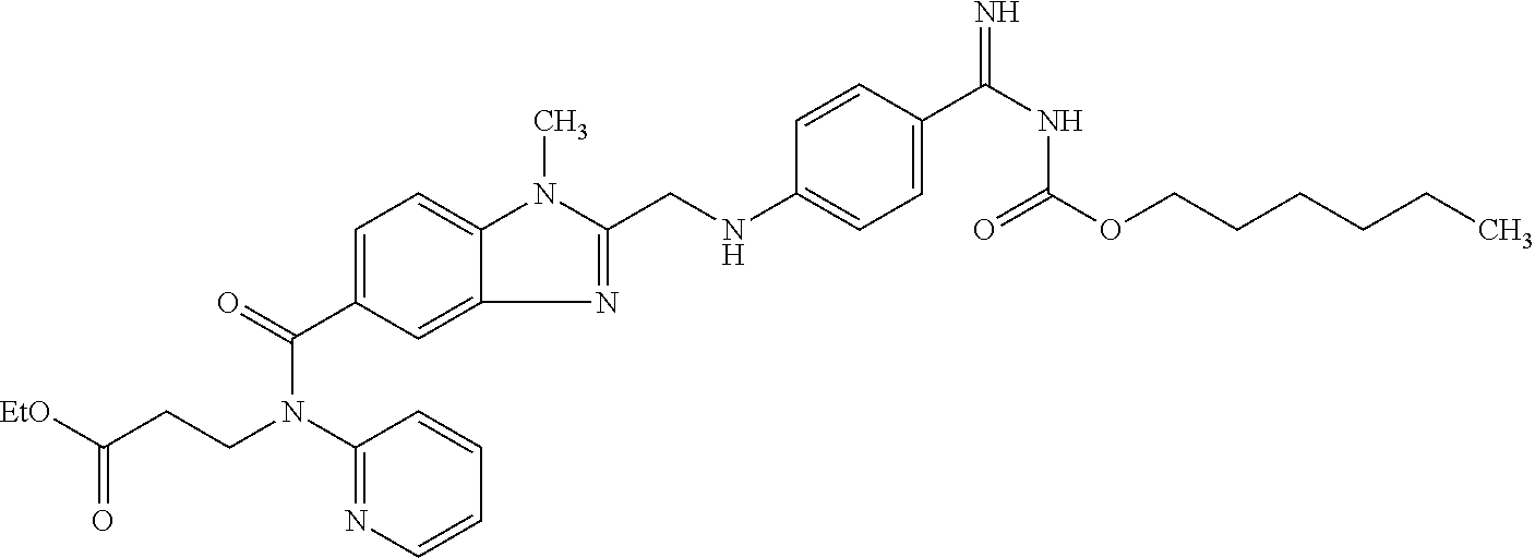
C1=C(C(NC(OCCCCCC)=O)=N)C=CC(NCC2=NC3=CC(C(=O)N(C4=NC=CC=C4)CCC([EtO])=O)=CC=C3N2C)=C1
